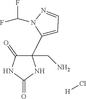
C1(CN)(C2=CC=NN2C(F)F)C(=O)NC(=O)N1.[H]Cl
